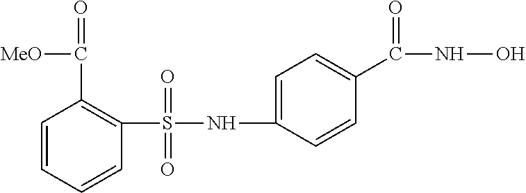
C1(S(NC2=CC=C(C(NO)=O)C=C2)(=O)=O)=C(C(=O)[MeO])C=CC=C1
